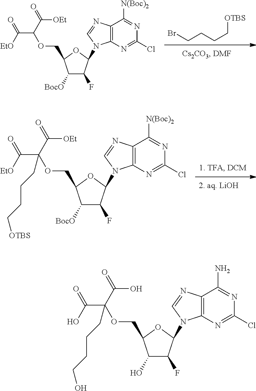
C1([BocO])C(F)C(N2C3=C(C([N(Boc)2])=NC(Cl)=N3)N=C2)OC1COC(CCCC[OTBS])(C([EtO])=O)C(=O)[OEt].BrCCCC[OTBS].C1([BocO])C(F)C(N2C3=C(C([N(Boc)2])=NC(Cl)=N3)N=C2)OC1COC(C([EtO])=O)C(=O)[OEt].C1(O)C(F)C(N2C3=C(C(N)=NC(Cl)=N3)N=C2)OC1COC(C(O)=O)(C(=O)O)CCCCO
